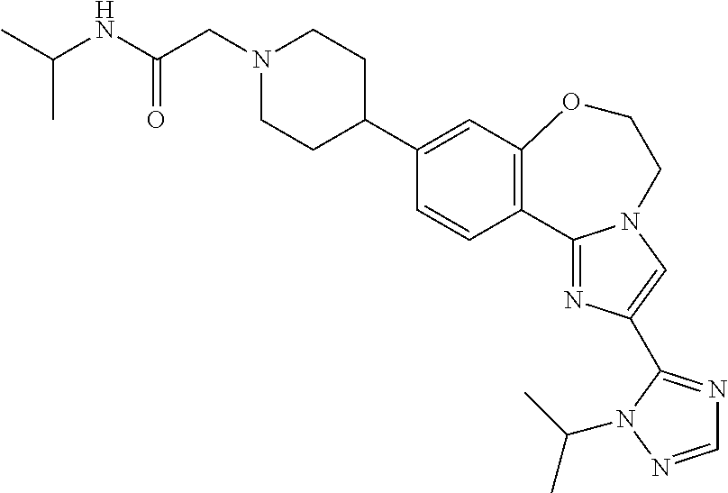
C1(C2CCN(CC(=O)NC(C)C)CC2)=CC2=C(C=C1)C1=NC(C3=NC=NN3C(C)C)=CN1CCO2
